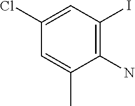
C1(Cl)=CC(I)=C(N)C(C)=C1
